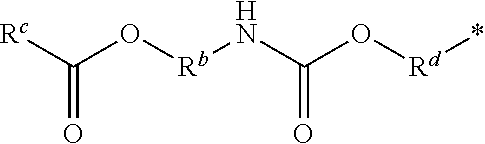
[Rc]C(O[Rb]NC(O[Rd]*)=O)=O
